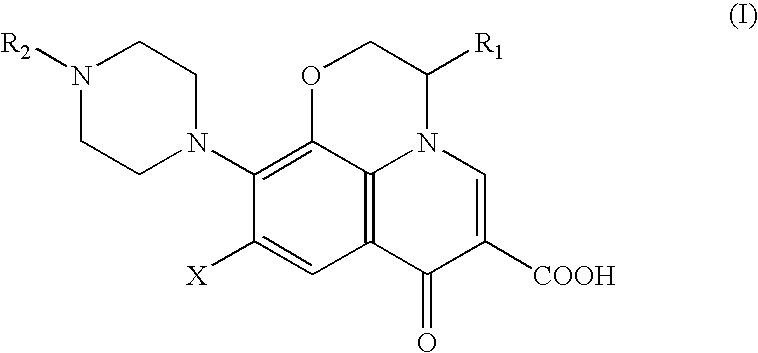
C1N(C2=C3C4=C(C=C2[X])C(=O)C([COOH])=CN4C([R1])CO3)CCN([R2])C1
